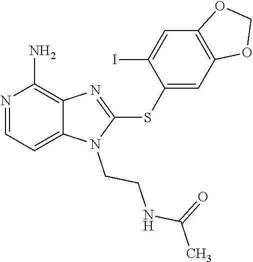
C12=CC=NC(N)=C1N=C(SC1=CC3=C(C=C1I)OCO3)N2CCNC(C)=O
